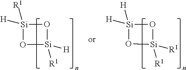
[Si]1([H])([R1])O[Si]([R1])([H])O1.[Si]1([H])([H])O[Si]([R1])([R1])O1
